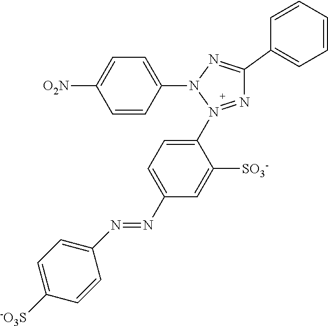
C1=CC(N2N(C3=CC=C(N=NC4=CC=C([-O3S])C=C4)C=C3[SO3-])=NC(C3=CC=CC=C3)=N2)=CC=C1[O2N]
